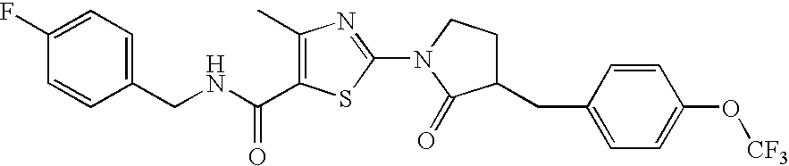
C1(F)=CC=C(CNC(=O)C2=C(C)N=C(N3C(=O)C(CC4=CC=C(O[CF3])C=C4)CC3)S2)C=C1
